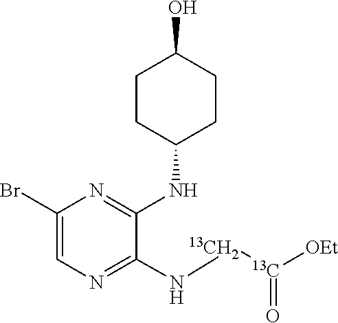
C1(Br)=CN=C(N[13CH2][13C]([OEt])=O)C(NC2CCC(O)CC2)=N1
